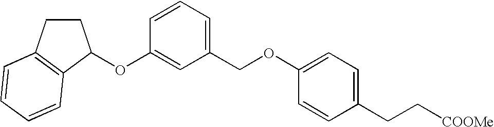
O(C1=CC(COC2=CC=C(CC[COOMe])C=C2)=CC=C1)C1CCC2=C1C=CC=C2
